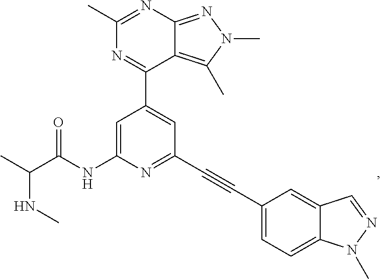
N(C(C)C(NC1=CC(C2=NC(C)=NC3=NN(C)C(C)=C23)=CC(C#CC2=CC=C3C(=C2)C=NN3C)=N1)=O)C
